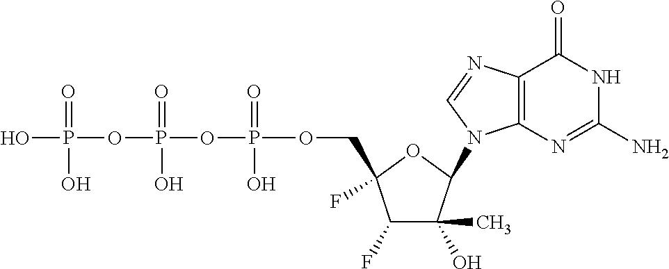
C1(F)C(O)(C)C(N2C3=C(N=C2)C(=O)NC(N)=N3)OC1(COP(OP(OP(O)(=O)O)(=O)O)(=O)O)F
